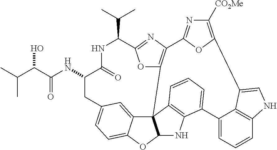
N(C1CC2=CC=C3C(=C2)C24C(O3)NC3=C2C=CC=C3C2=CC=CC3=C2C(=CN3)C2=C([CO2Me])N=C(C3=C4OC(=N3)C(C(C)C)NC1=O)O2)C(C(C(C)C)O)=O
